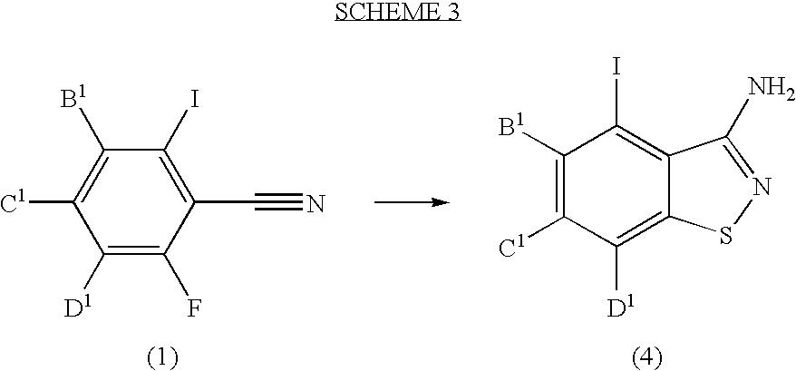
C1([D1])=C(F)C(C#N)=C(I)C([B1])=C1[C1].C1([D1])=C2C(=C(I)C([B1])=C1[C1])C(N)=NS2
